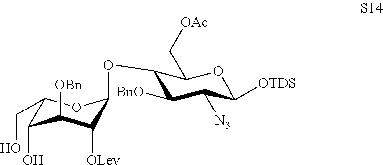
C1(O)C([OBn])C([OLev])C(OC2C([BnO])C([N3])C([OTDS])OC2C[OAc])OC1CO
